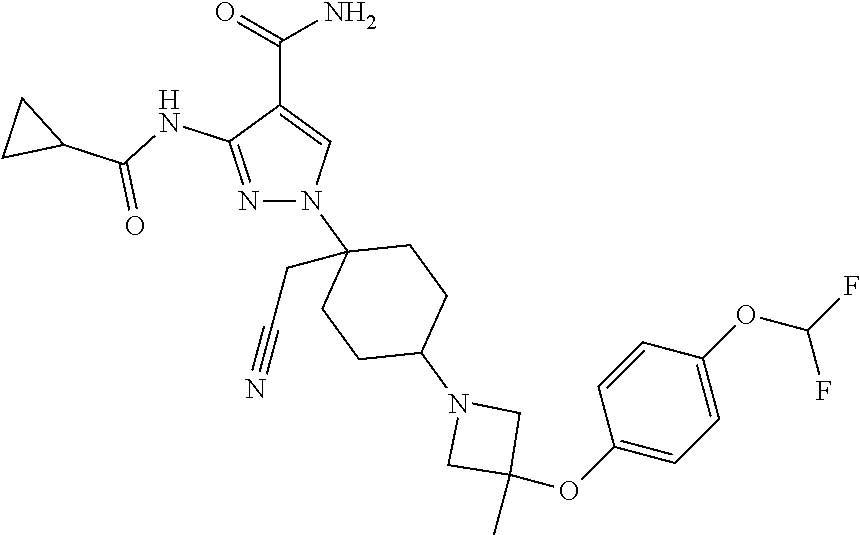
C(C1=CN(C2(CC#N)CCC(N3CC(OC4=CC=C(OC(F)F)C=C4)(C)C3)CC2)N=C1NC(C1CC1)=O)(=O)N
